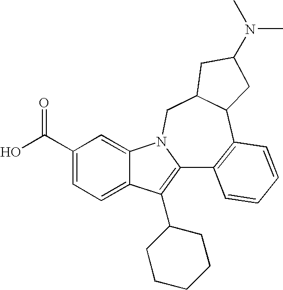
C1(C(O)=O)=CC=C2C(=C1)N1C(=C2C2CCCCC2)C2=C(C3C(C1)CC(N(C)C)C3)C=CC=C2
